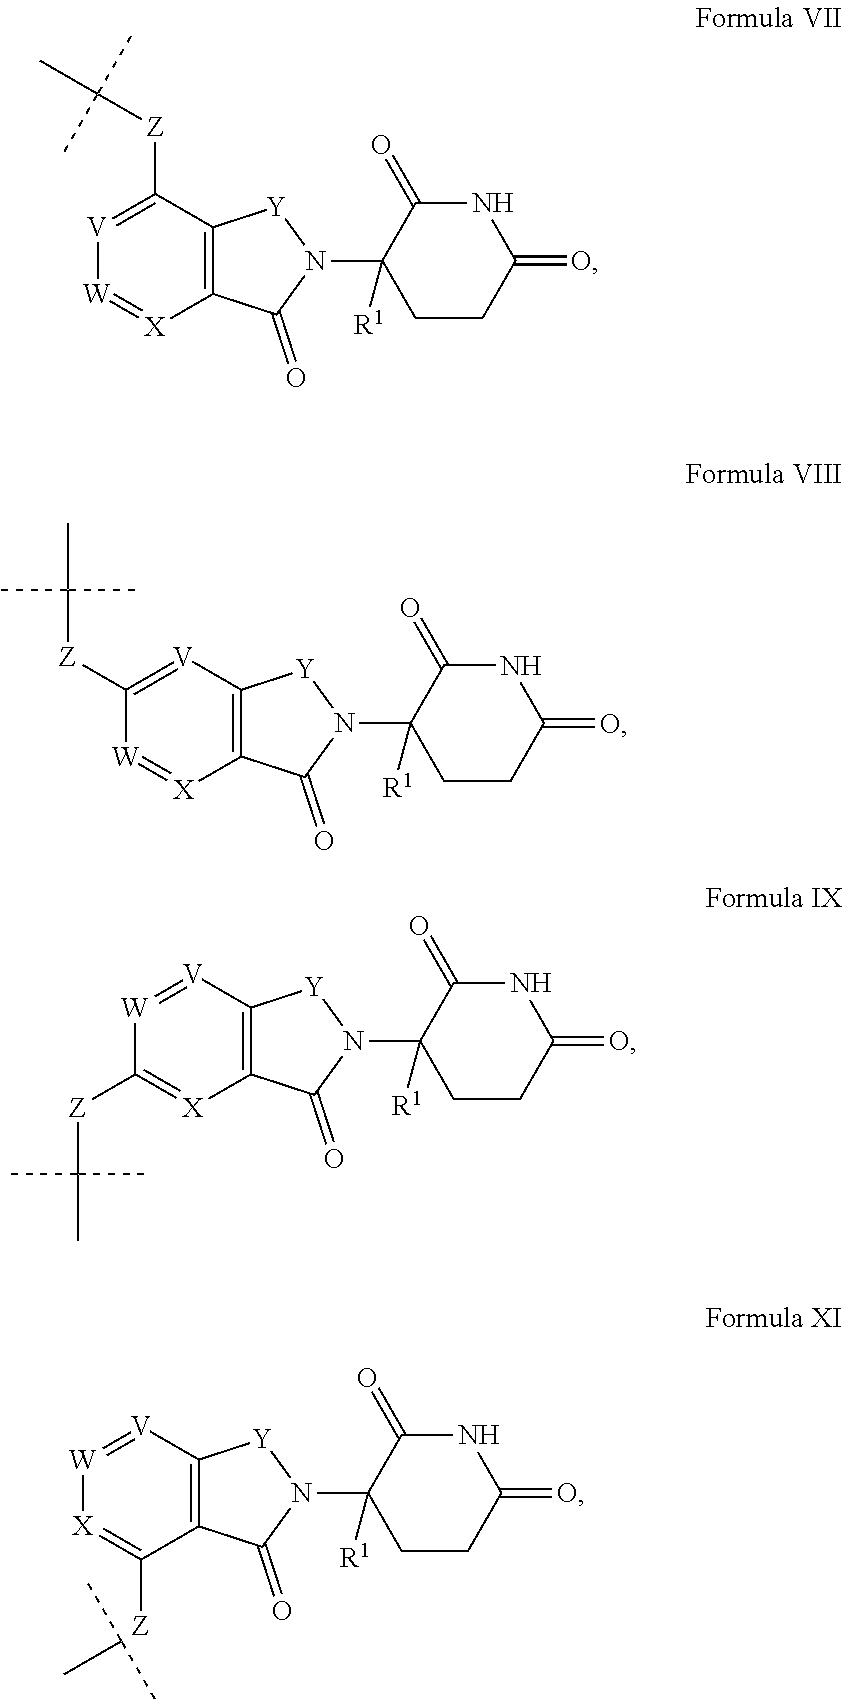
[Y]1C2=C(C(=O)N1C1([R1])CCC(=O)NC1=O)C([Z])=[X][W]=[V]2.C(C)(C)C.[Y]1C2=C(C(=O)N1C1([R1])CCC(=O)NC1=O)[X]=[W]C([Z]C(C)(C)C)=[V]2.[Y]1C2=C(C(=O)N1C1([R1])CCC(=O)NC1=O)[X]=[W][V]=C2[Z]C(C)(C)C.[Y]1C2=C(C(=O)N1C1([R1])CCC(=O)NC1=O)[X]=C([Z]C(C)(C)C)[W]=[V]2
